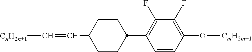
C(=C[CnH2n+1])C1CCC(C2=C(F)C(F)=C(O[CmH2m+1])C=C2)CC1
